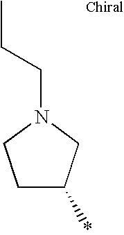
C1C(*)CN(CCC)C1
